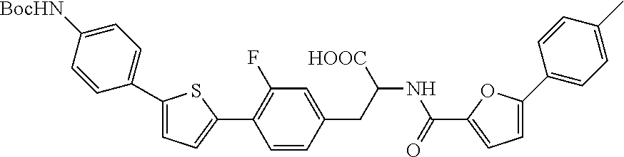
C1=CC(C2=CC=C(C3=C(F)C=C(CC(NC(=O)C4=CC=C(C5=CC=C(C)C=C5)O4)[HOOC])C=C3)S2)=CC=C1[BocHN]
